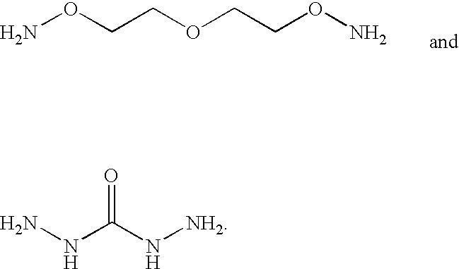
NOCCOCCON.O=C(N[NH2])NN
